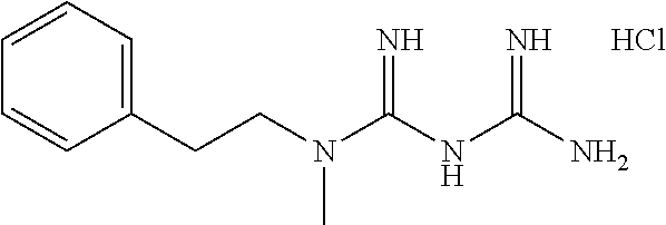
NC(NC(N(CCC1=CC=CC=C1)C)=N)=N.Cl
